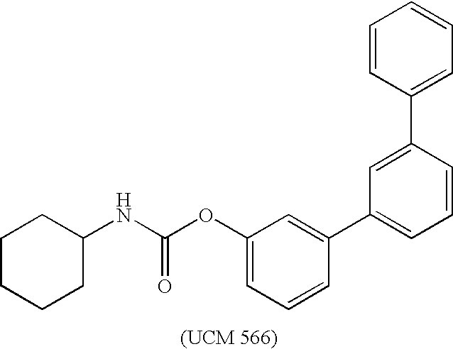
C1=CC(C2=CC(C3=CC(OC(NC4CCCCC4)=O)=CC=C3)=CC=C2)=CC=C1
